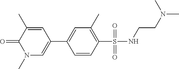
C1(C)=CC(C2=CC(C)=C(S(NCCN(C)C)(=O)=O)C=C2)=CN(C)C1=O
